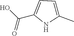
O=C(O)C1=CC=C(C)N1
